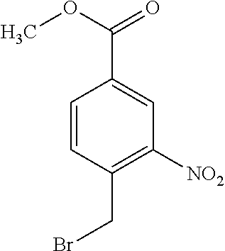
C1=CC(CBr)=C([NO2])C=C1C(=O)OC
